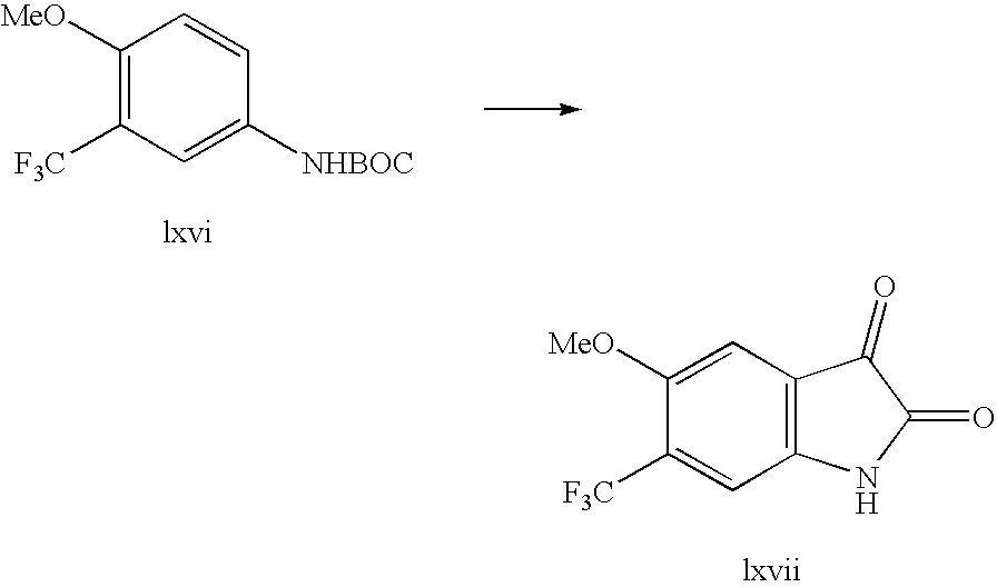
C1([MeO])=C([F3C])C=C([NHBOC])C=C1.C1([MeO])=CC2=C(C=C1[F3C])NC(=O)C2=O
